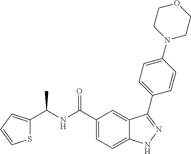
C1(C(NC(C2=CC=CS2)C)=O)=CC=C2C(=C1)C(C1=CC=C(N3CCOCC3)C=C1)=NN2
